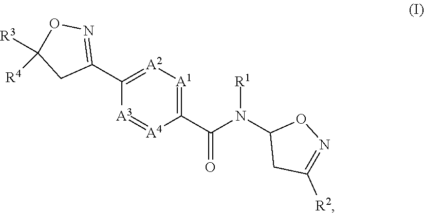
C1(C(N(C2CC([R2])=NO2)[R1])=O)=[A1][A2]=C(C2=NOC([R3])([R4])C2)[A3]=[A4]1
